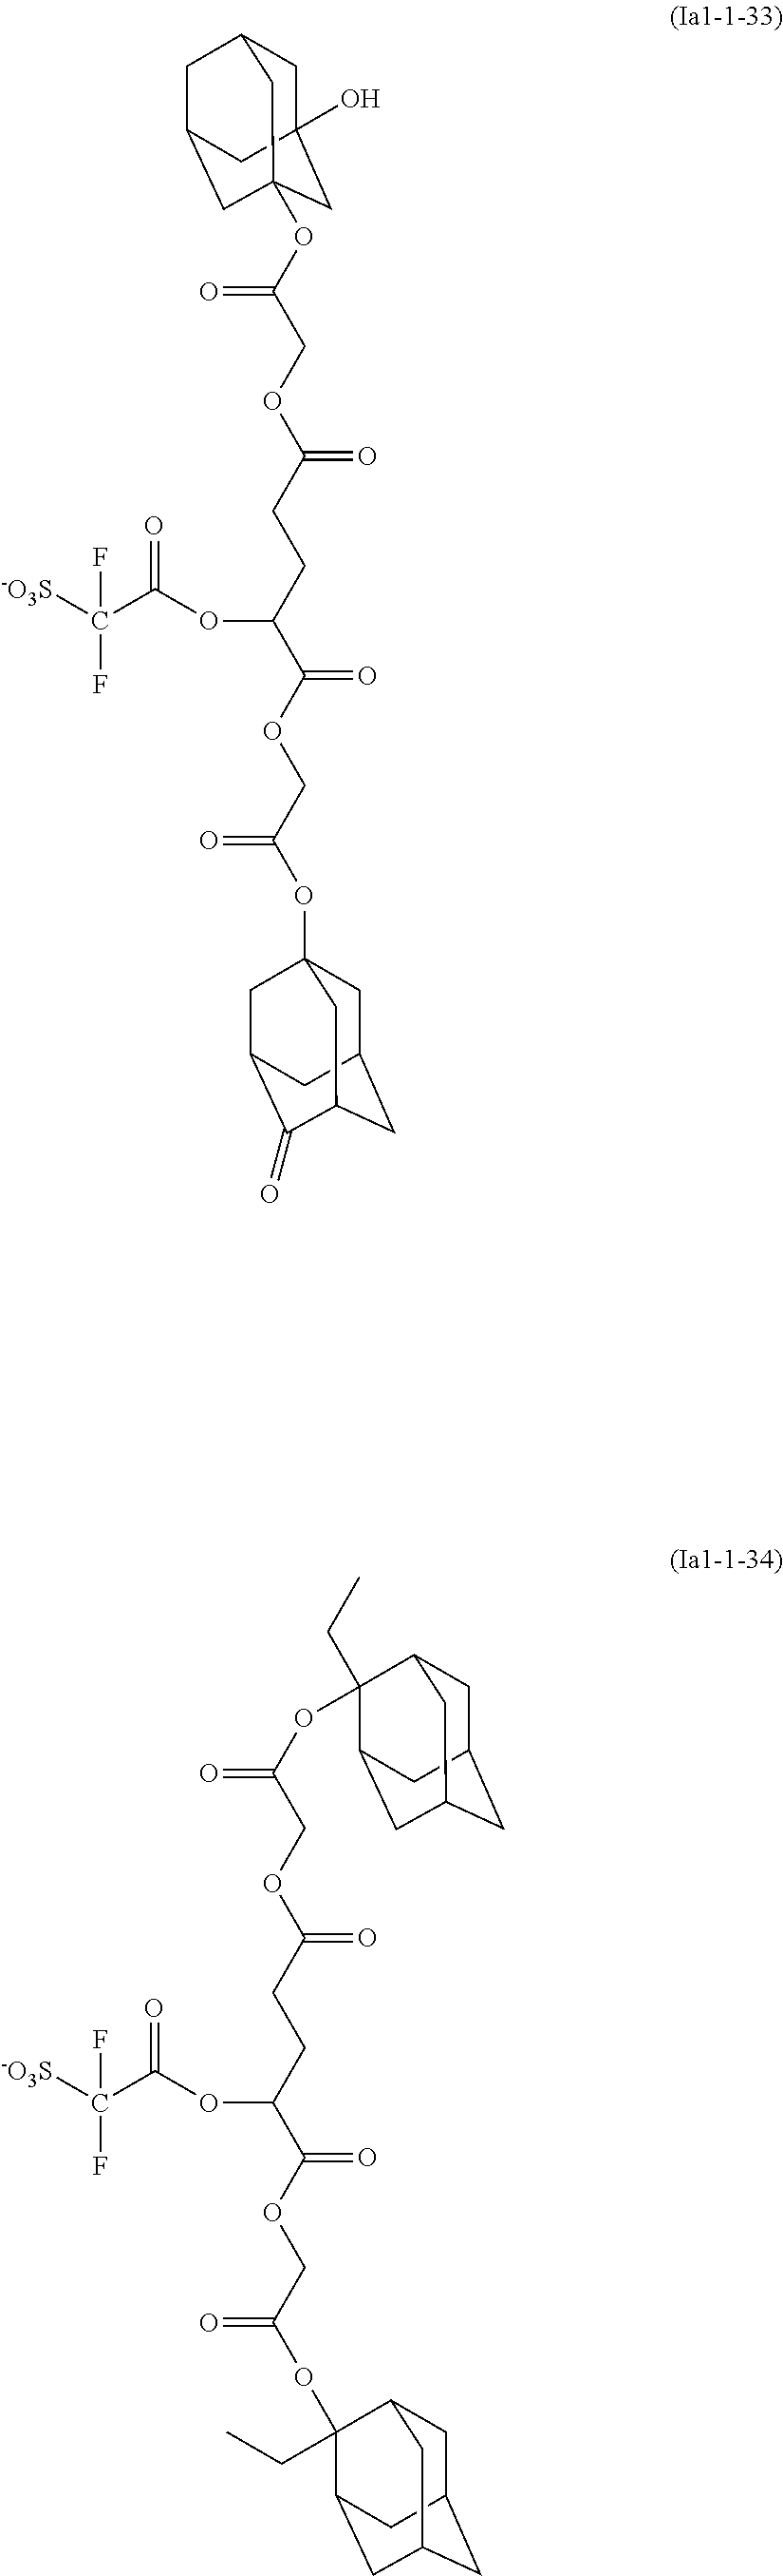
C1C2CC3CC(C2)C(OC(COC(CCC(C(OCC(OC2(CC)C4CC5CC(CC2C5)C4)=O)=O)OC(C([-O3S])(F)F)=O)=O)=O)(CC)C1C3.C1C2(O)CC3(OC(COC(CCC(C(OCC(OC45CC6CC(C(=O)C(C4)C6)C5)=O)=O)OC(C([-O3S])(F)F)=O)=O)=O)CC(CC1C3)C2
